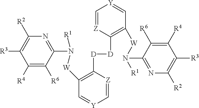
C1([R4])=C([R6])C(N([W]C2=C([D][D]C3=C([W]N([R1])C4=NC([R2])=C([R3])C([R4])=C4[R6])C=[Y]C=[Z]3)[Z]=C[Y]=C2)[R1])=NC([R2])=C1[R3]
